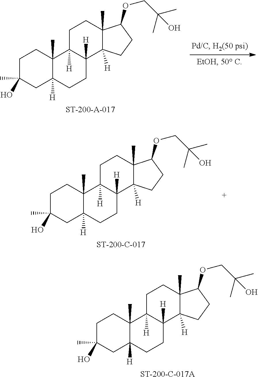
[ST-200-C-017A].C1C(C)(O)CC2([H])C(C)(C1)C1([H])C([H])(CC2)C2([H])C(C)(CC1)C(OCC(O)(C)C)CC2.[ST-200-A-017].C1C(C)(O)CC2([H])C(C)(C1)C1([H])C([H])(CC2)C2([H])C(C)(CC1)C(OCC(O)(C)C)CC2.[ST-200-C-017].C1C(C)(O)CC2([H])C(C)(C1)C1([H])C([H])(CC2)C2([H])C(C)(CC1)C(OCC(O)(C)C)CC2
